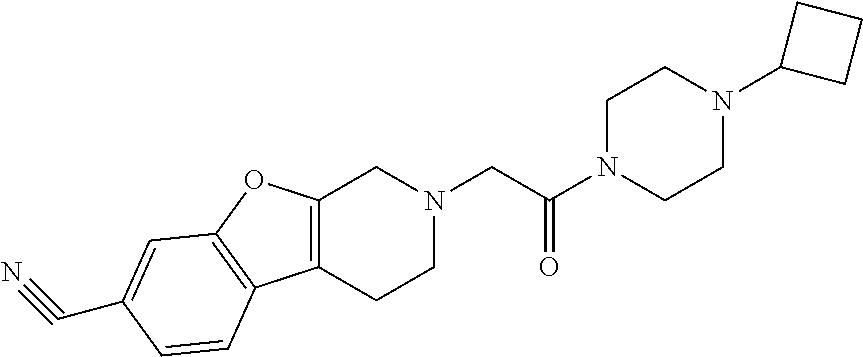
C1N(C(CN2CC3=C(CC2)C2=C(O3)C=C(C#N)C=C2)=O)CCN(C2CCC2)C1
